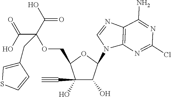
C1(C#C)(O)C(O)C(N2C3=C(N=C2)C(N)=NC(Cl)=N3)OC1COC(C(O)=O)(C(=O)O)CC1=CSC=C1
